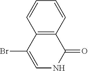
C12=C(C=CC=C1)C(=O)NC=C2Br
